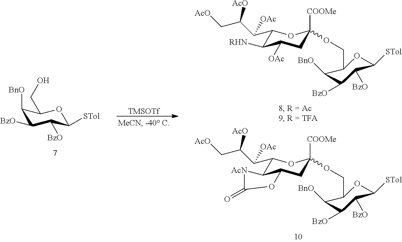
C1([BnO])C([BzO])C([BzO])C([STol])OC1CO.[TMSOTf].C1(C(C(C[AcO])[AcO])[OAc])C2C(CC([COOMe])(OCC3C([BnO])C([BzO])C([BzO])C([STol])O3)O1)OC(=O)[AcN]2.C1(C(C(C[AcO])[AcO])[OAc])C([RHN])C([OAc])CC([COOMe])(OCC2C([BnO])C([BzO])C([BzO])C([STol])O2)O1
